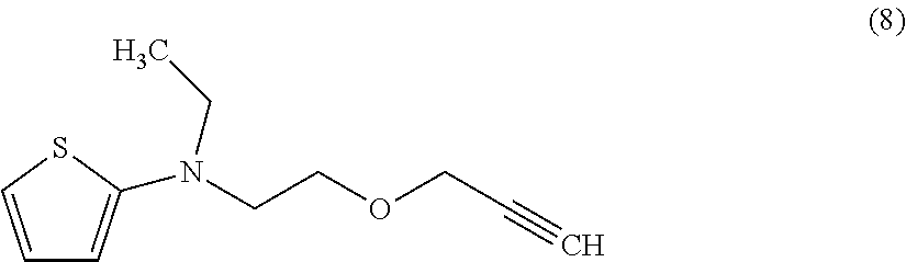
C1=CSC(N(CC)CCOCC#C)=C1
